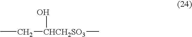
CC[CHCH2SO3](C)O
